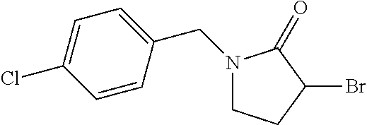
C1CC(Br)C(=O)N1CC1=CC=C(Cl)C=C1
